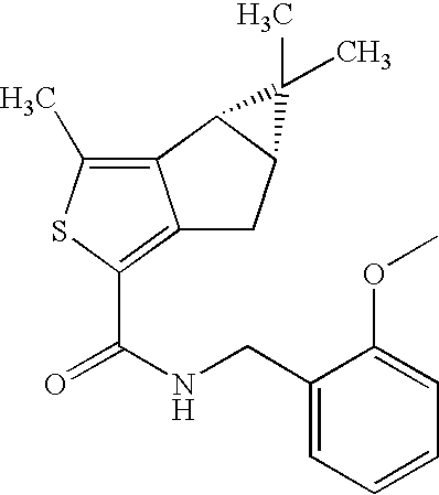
C12=C(C)SC(C(NCC3=CC=CC=C3OC)=O)=C1CC1C2C1(C)C
